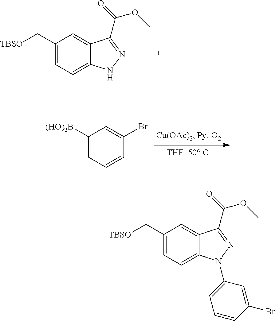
C1(C[TBSO])=CC=C2C(=C1)C(C(=O)OC)=NN2.C1([(HO)2B])=CC=CC(Br)=C1.C1(C[TBSO])=CC=C2C(=C1)C(C(=O)OC)=NN2C1=CC=CC(Br)=C1
